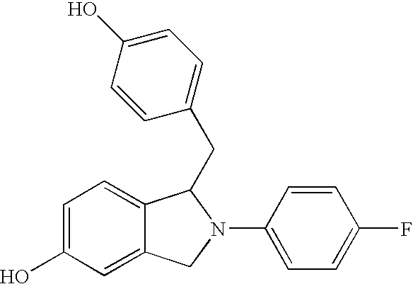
C1=C(O)C=C2C(=C1)C(CC1=CC=C(O)C=C1)N(C1=CC=C(F)C=C1)C2
